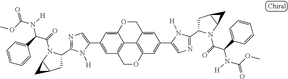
C1(C2=CC3=C4C(=C2)OCC2=CC(C5=CN=C(C6CC7C(N6C(=O)C(C6=CC=CC=C6)N(C(OC)=O)[H])C7)N5[H])=CC(=C42)OC3)=CN=C(C2CC3C(N2C(=O)C(C2=CC=CC=C2)N(C(OC)=O)[H])C3)N1[H]
